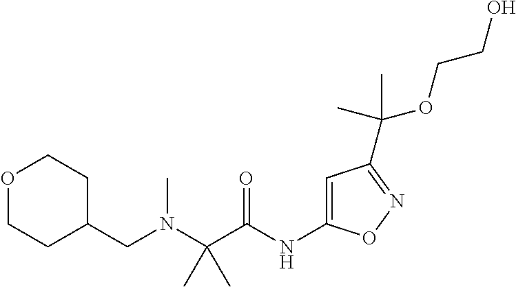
C(N(C)CC1CCOCC1)(C(=O)NC1=CC(C(OCCO)(C)C)=NO1)(C)C
